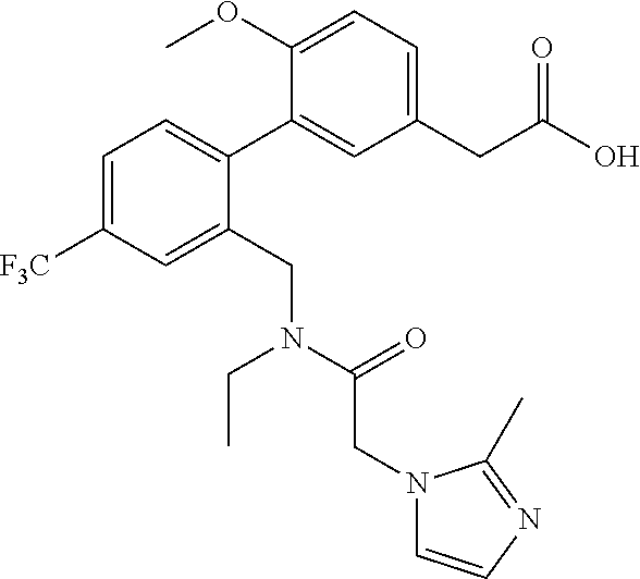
C1=C([F3C])C=C(CN(CC)C(CN2C=CN=C2C)=O)C(C2=CC(CC(O)=O)=CC=C2OC)=C1
